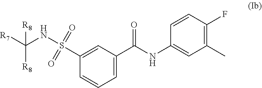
C1=CC(F)=C(C)C=C1NC(C1=CC=CC(S(=O)(=O)NC([R7])([R8])[R8])=C1)=O
